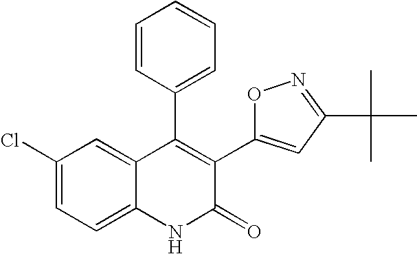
C1(Cl)=CC=C2C(=C1)C(C1=CC=CC=C1)=C(C1=CC(C(C)(C)C)=NO1)C(=O)N2
